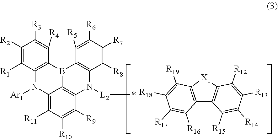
C1([R6])=C([R5])C2=C(C([R8])=C1[R7])N([L2]*)C1=C3B2C2=C(N([Ar1])C3=C([R11])C([R10])=C1[R9])C([R1])=C([R2])C([R3])=C2[R4].C12=C([X1]C3=C1C([R15])=C([R14])C([R13])=C3[R12])C([R19])=C([R18])C([R17])=C2[R16]
